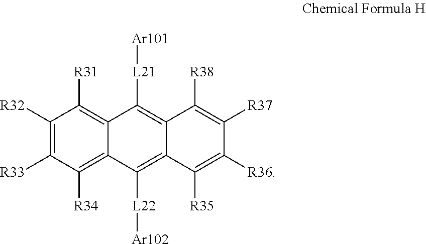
C1([R32])=C([R33])C([R34])=C2C(=C1[R31])C([L21][Ar101])=C1C(=C2[L22][Ar102])C([R35])=C([R36])C([R37])=C1[R38]
